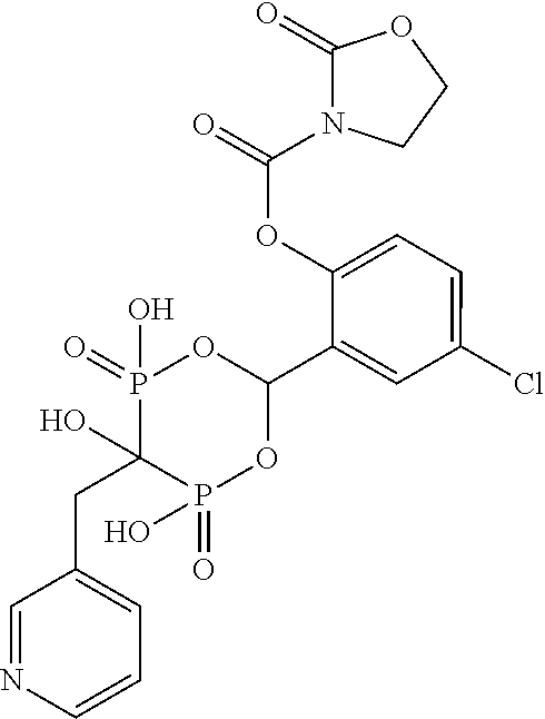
C(C1(O)P(=O)(O)OC(C2=CC(Cl)=CC=C2OC(=O)N2C(=O)OCC2)OP1(=O)O)C1=CC=CN=C1
